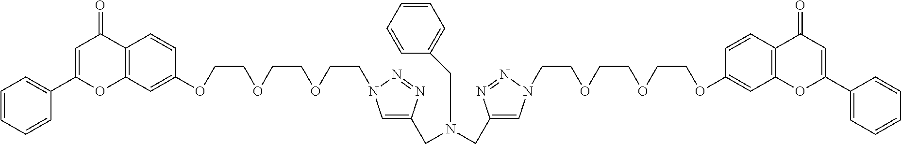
C12=C(C=C(OCCOCCOCCN3C=C(CN(CC4=CN(CCOCCOCCOC5=CC6=C(C=C5)C(=O)C=C(C5=CC=CC=C5)O6)N=N4)CC4=CC=CC=C4)N=N3)C=C1)OC(C1=CC=CC=C1)=CC2=O
